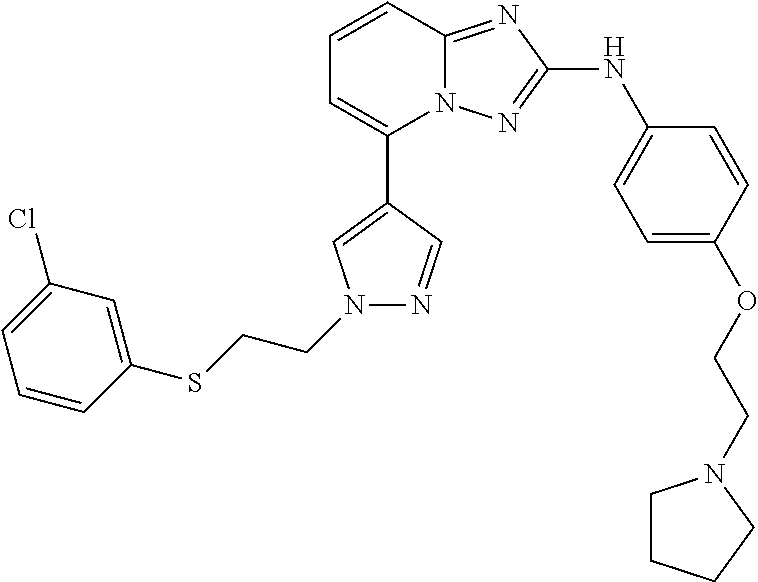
C1=CC2=NC(NC3=CC=C(OCCN4CCCC4)C=C3)=NN2C(C2=CN(CCSC3=CC(Cl)=CC=C3)N=C2)=C1
